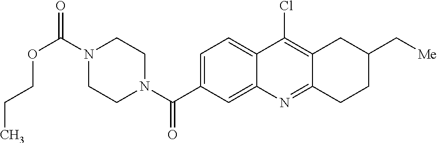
N1(C(OCCC)=O)CCN(C(=O)C2=CC=C3C(=C2)N=C2C(=C3Cl)CC(C[Me])CC2)CC1
